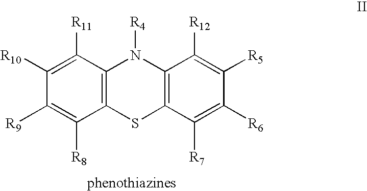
C1([R10])=C([R11])C2=C(C([R8])=C1[R9])SC1=C(N2[R4])C([R12])=C([R5])C([R6])=C1[R7]
